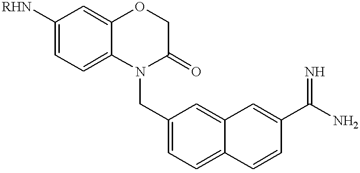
C1=C([RHN])C=C2C(=C1)N(CC1=CC=C3C(=C1)C=C(C(N)=N)C=C3)C(=O)CO2
